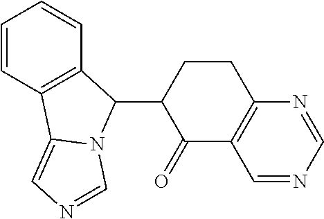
C1=CC2=C(C=C1)C(C1C(=O)C3=C(CC1)N=CN=C3)N1C2=CN=C1
